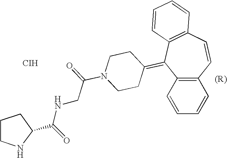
C1=CC=CC2=C1C(=C1CCN(C(=O)CNC(C3CCCN3)=O)CC1)C1=C(C=C2)C=CC=C1.[CIH]
